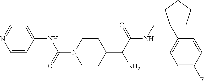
C1(C(C(NCC2(C3=CC=C(F)C=C3)CCCC2)=O)N)CCN(C(=O)NC2=CC=NC=C2)CC1
